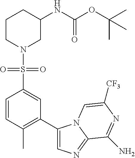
C1=CC(C)=C(C2=CN=C3N2C=C([CF3])N=C3N)C=C1S(N1CC(NC(OC(C)(C)C)=O)CCC1)(=O)=O
